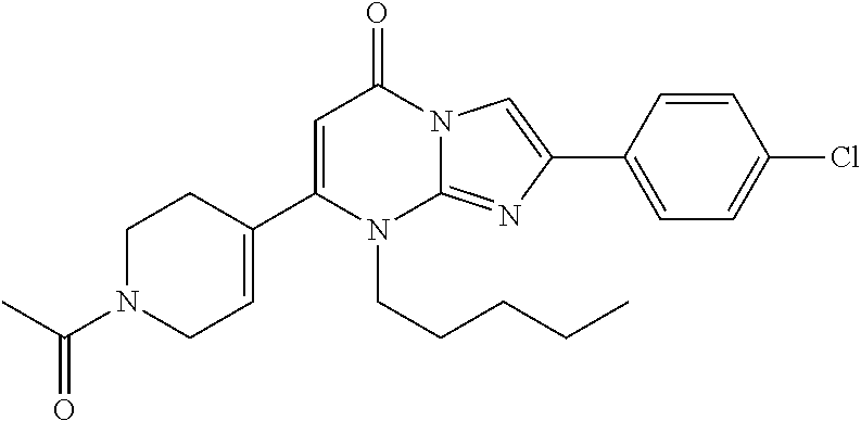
C1(C2=CC(=O)N3C(=NC(C4=CC=C(Cl)C=C4)=C3)N2CCCCC)=CCN(C(C)=O)CC1
